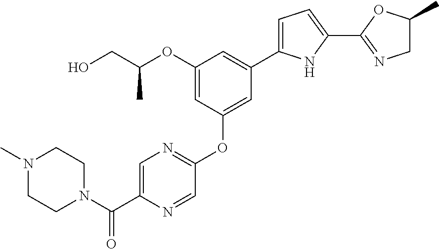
C1(OC(CO)C)=CC(OC2=NC=C(C(N3CCN(C)CC3)=O)N=C2)=CC(C2=CC=C(C3=NCC(C)O3)N2)=C1
